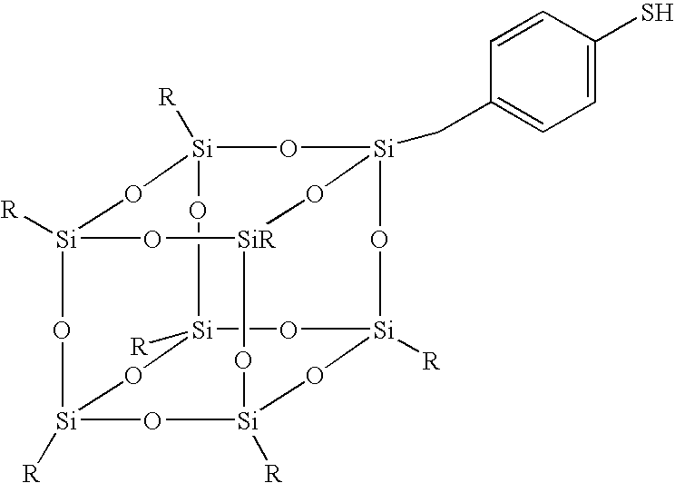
[Si]12([R])O[SiR]3O[Si]4([R])O[Si]([R])(O1)O[Si]1([R])O[Si]([R])(O2)O[Si](CC2=CC=C(S)C=C2)(O3)O[Si]([R])(O4)O1
